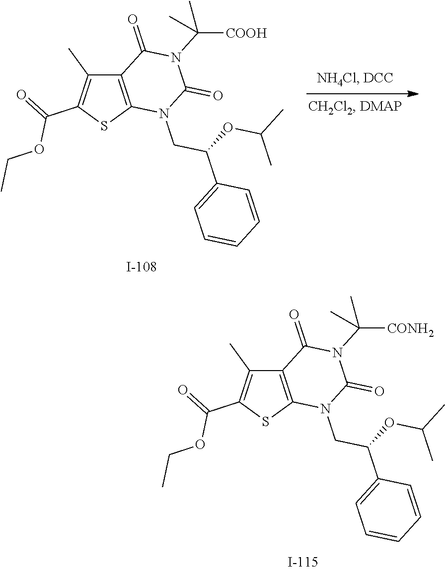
C12=C(SC(C(=O)OCC)=C1C)N(CC(C1=CC=CC=C1)OC(C)C)C(=O)N(C([COOH])(C)C)C2=O.C12=C(SC(C(=O)OCC)=C1C)N(CC(C1=CC=CC=C1)OC(C)C)C(=O)N(C([CONH2])(C)C)C2=O
